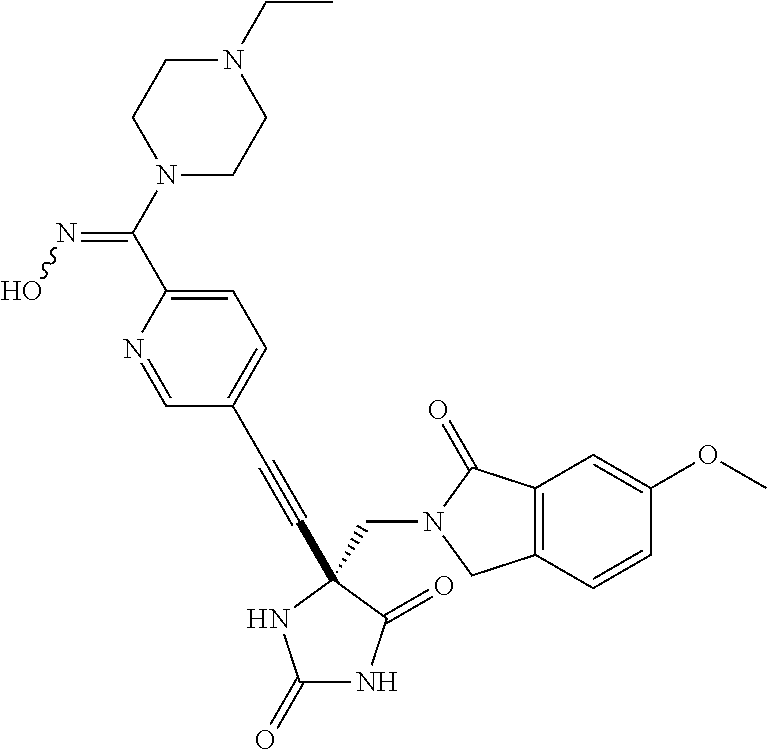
C1(=O)NC(=O)C(CN2C(=O)C3=C(C2)C=CC(OC)=C3)(C#CC2=CC=C(C(N3CCN(CC)CC3)=NO)N=C2)N1
